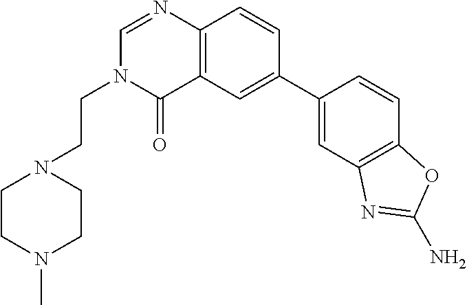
C12=C(C=CC(C3=CC4=C(C=C3)OC(N)=N4)=C1)N=CN(CCN1CCN(C)CC1)C2=O
